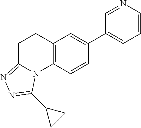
C1=CN=CC(C2=CC3=C(C=C2)N2C(=NN=C2C2CC2)CC3)=C1
